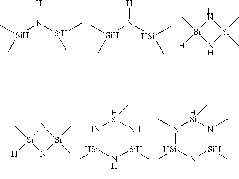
C[Si](N([Si](C)C)[H])C.C[Si](N([Si](C)C)[H])C.N1[Si](C)([H])N[Si]1(C)C.N1(C)[Si](C)([H])N(C)[Si]1(C)C.N1[Si](C)N[Si](C)N[HSi]1C.N1(C)[Si](C)N(C)[Si](C)N(C)[HSi]1C
